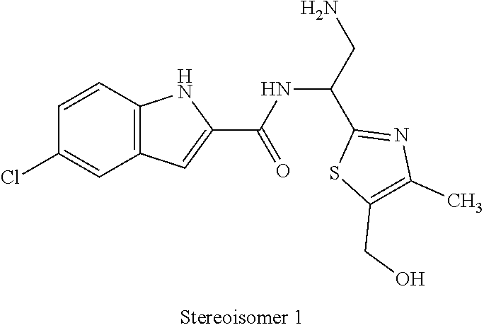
NCC(C1=NC(C)=C(CO)S1)NC(C1=CC2=C(N1)C=CC(Cl)=C2)=O
